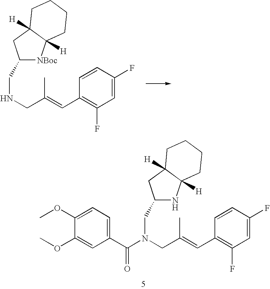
C1(CNCC(=CC2=C(F)C=C(F)C=C2)C)[NBoc]C2([H])C([H])(C1)CCCC2.C1(CN(CC(=CC2=C(F)C=C(F)C=C2)C)C(C2=CC=C(OC)C(OC)=C2)=O)NC2([H])C([H])(C1)CCCC2
